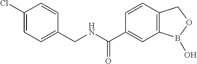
C1=CC2=C(C=C1C(NCC1=CC=C(Cl)C=C1)=O)B(O)OC2
